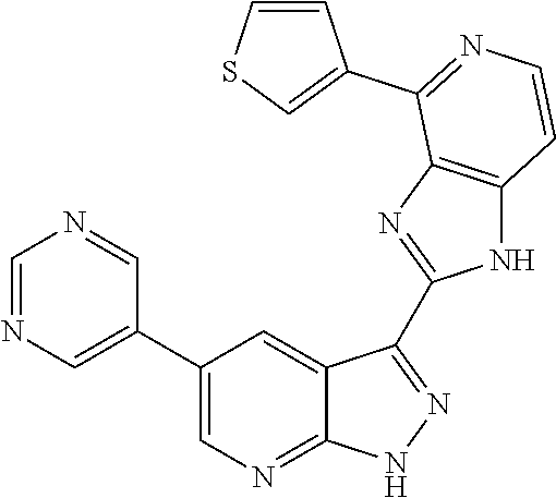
C1=NC=C(C2=CN=C3C(=C2)C(C2=NC4=C(N2)C=CN=C4C2=CSC=C2)=NN3)C=N1
